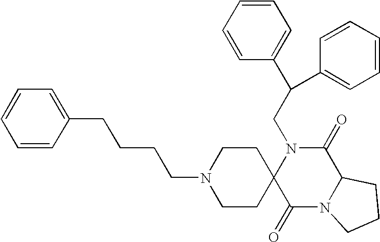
C(N1C2(C(=O)N3C(C1=O)CCC3)CCN(CCCCC1=CC=CC=C1)CC2)C(C1=CC=CC=C1)C1=CC=CC=C1
